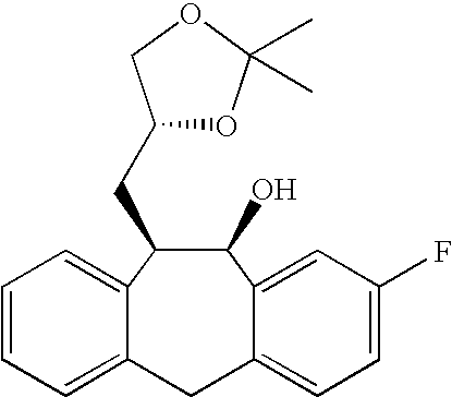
C1(CC2OC(C)(C)OC2)C(O)C2=CC(F)=CC=C2CC2=CC=CC=C12
